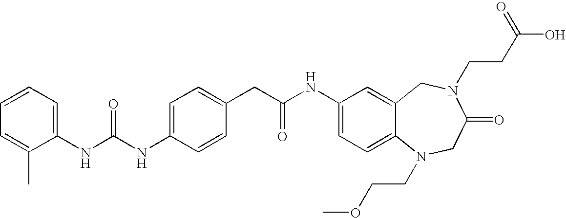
C1(NC(NC2=CC=C(CC(NC3=CC=C4C(=C3)CN(CCC(O)=O)C(=O)CN4CCOC)=O)C=C2)=O)=CC=CC=C1C
